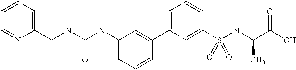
C1(CNC(NC2=CC=CC(C3=CC=CC(S(=O)(=O)NC(C)C(=O)O)=C3)=C2)=O)=CC=CC=N1
